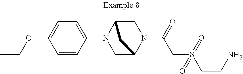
CCOC1=CC=C(N2CC3N(C(=O)CS(=O)(=O)CCN)CC2C3)C=C1
